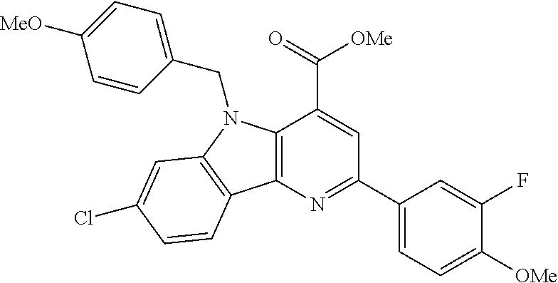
C12=C(N=C(C3=CC=C([OMe])C(F)=C3)C=C1C(=O)[OMe])C1=C(N2CC2=CC=C([MeO])C=C2)C=C(Cl)C=C1
